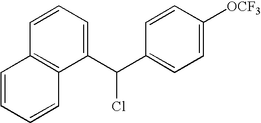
C1(C(C2=CC=C([OCF3])C=C2)Cl)=CC=CC2=C1C=CC=C2
